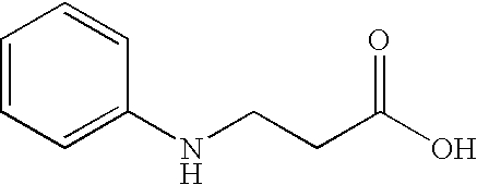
C1=CC=C(NCCC(O)=O)C=C1
